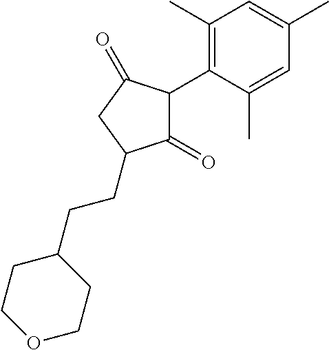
C1(=O)C(C2=C(C)C=C(C)C=C2C)C(=O)CC1CCC1CCOCC1
